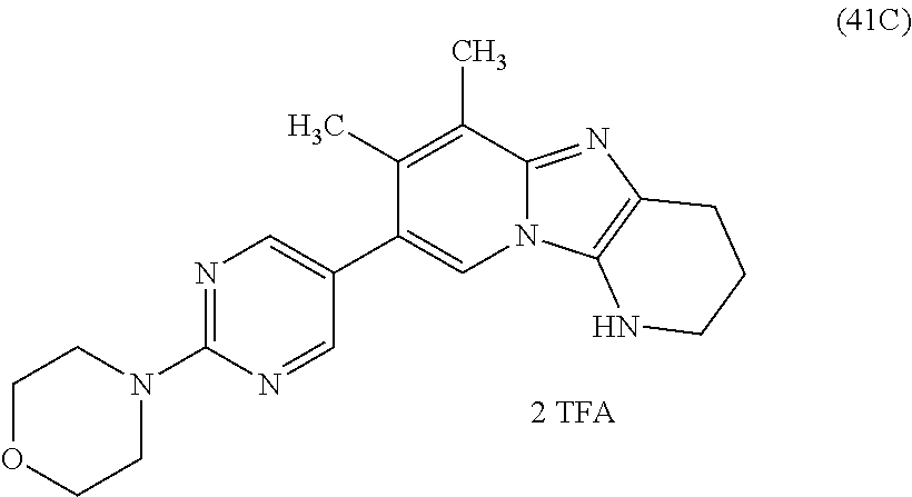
C1(C2=CN=C(N3CCOCC3)N=C2)=CN2C(=NC3=C2NCCC3)C(C)=C1C
